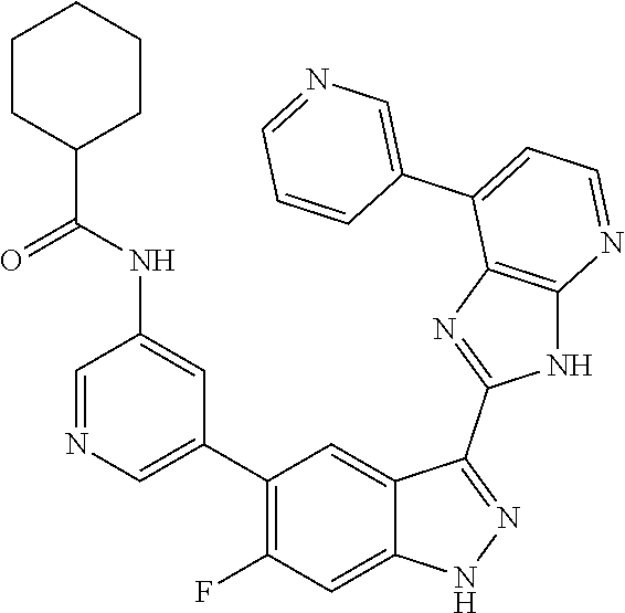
C1=NC=C(C2=C(F)C=C3C(=C2)C(C2=NC4=C(N2)N=CC=C4C2=CN=CC=C2)=NN3)C=C1NC(=O)C1CCCCC1
